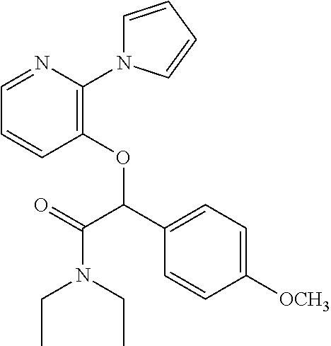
C1=CC(OC(C2=CC=C([OCH3])C=C2)C(=O)N(CC)CC)=C(N2C=CC=C2)N=C1
